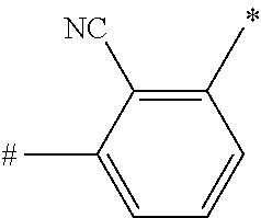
C1(C)=C([NC])C(C)=CC=C1
